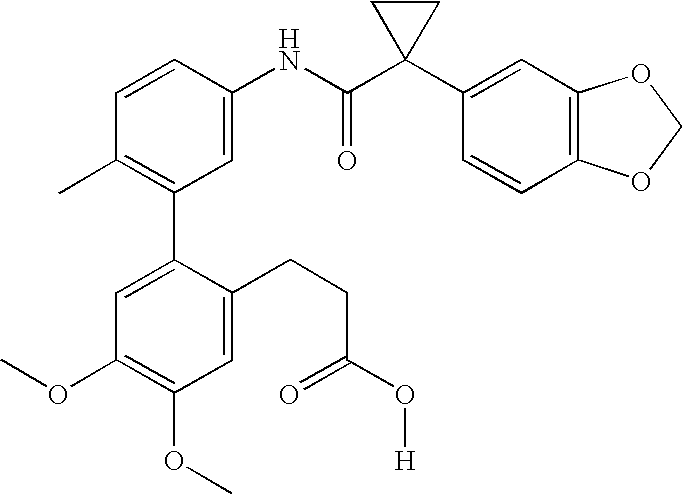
C1(NC(C2(C3=CC4=C(C=C3)OCO4)CC2)=O)=CC(C2=CC(OC)=C(OC)C=C2CCC(O[H])=O)=C(C)C=C1
